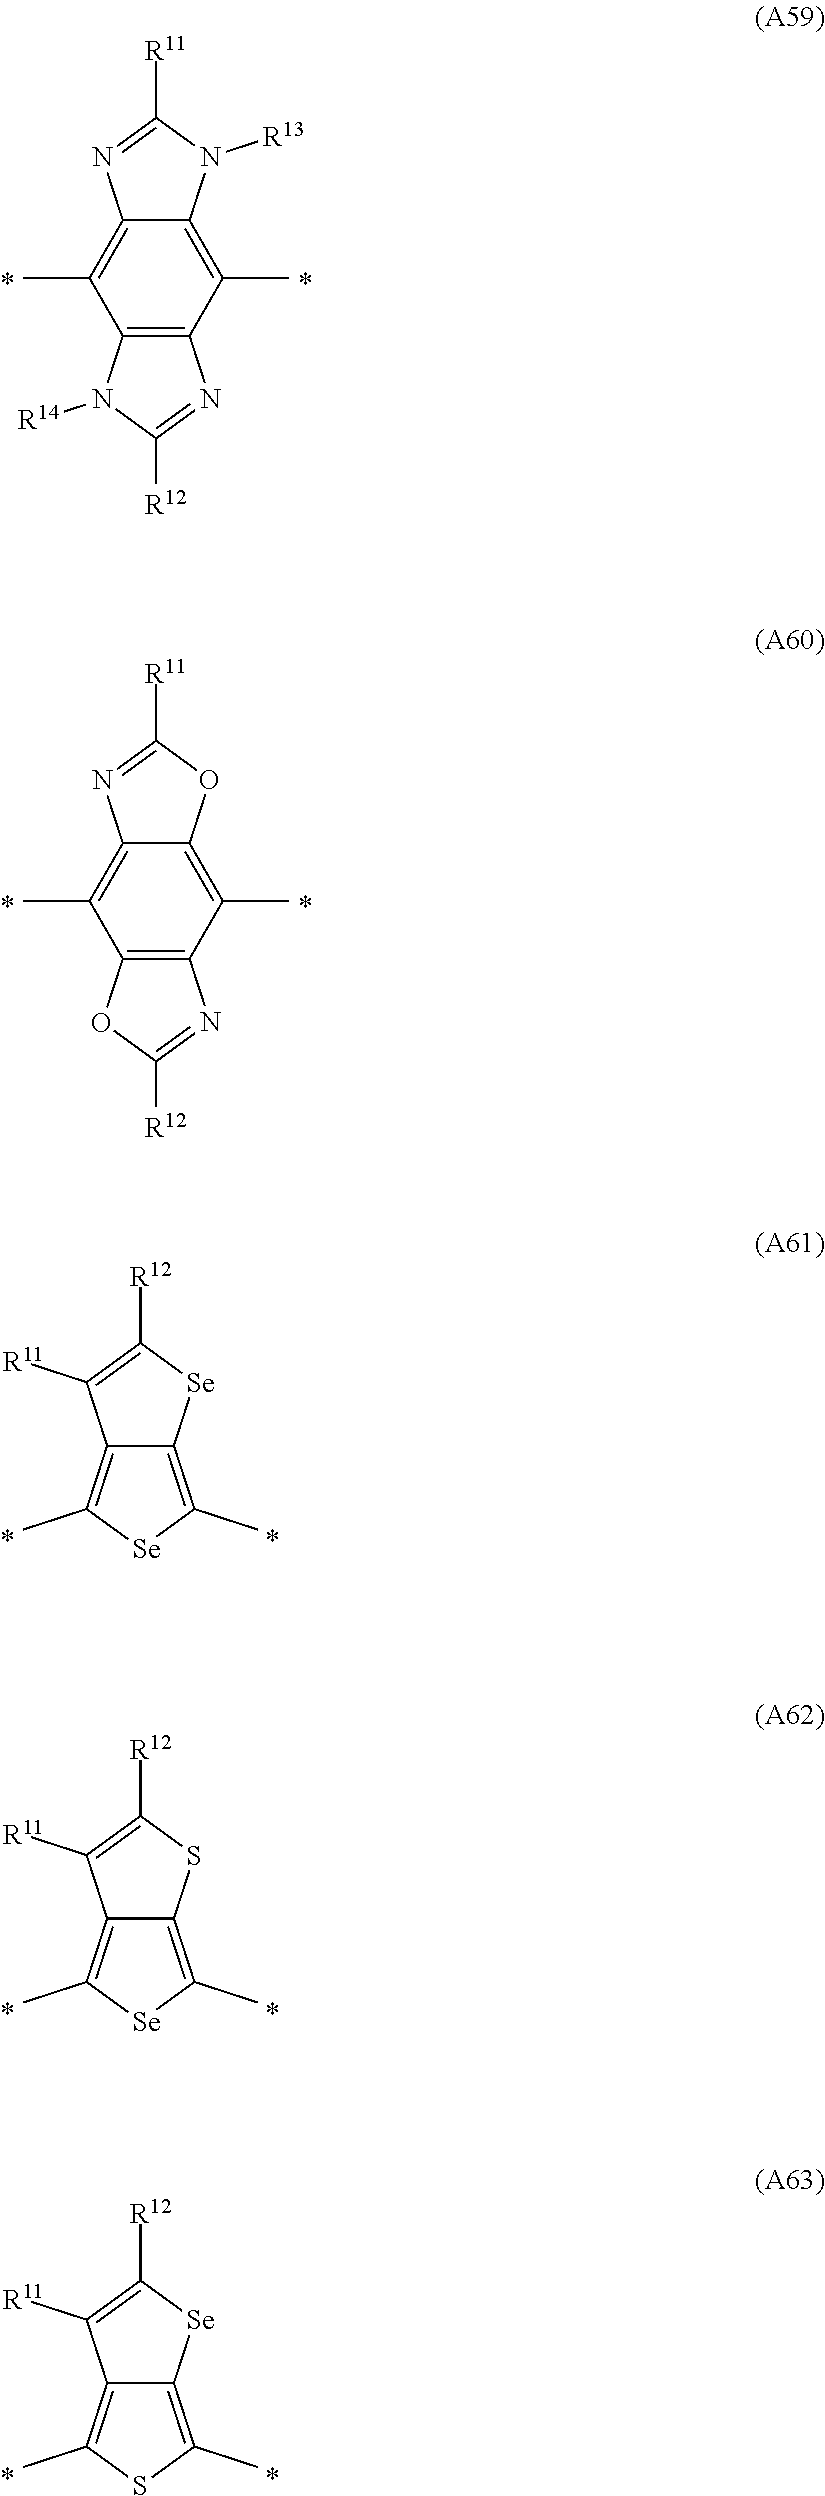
C12=C(C)C3=C(C(C)=C1N=C([R11])N2[R13])N([R14])C([R12])=N3.C12=C(C)C3=C(C(C)=C1N=C([R11])O2)OC([R12])=N3.C12=C(C)[Se]C(C)=C1C([R11])=C([R12])[Se]2.C12=C(C)[Se]C(C)=C1C([R11])=C([R12])S2.C12=C(C)SC(C)=C1C([R11])=C([R12])[Se]2
